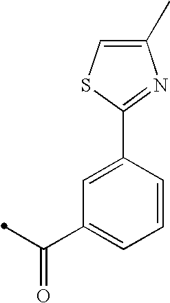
C1(C2=CC(C(=O)C)=CC=C2)=NC(C)=CS1
